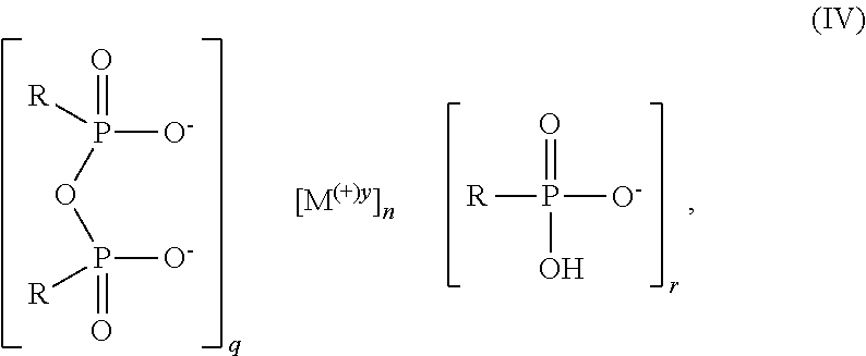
P(OP([O-])(=O)[R])([O-])(=O)[R].[R]P([O-])(=O)O
